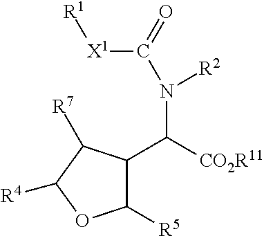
C1(C([CO2R11])N([R2])C([X1][R1])=O)C([R5])OC([R4])C1[R7]
